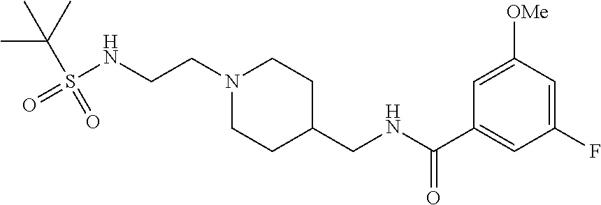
CC(C)(S(=O)(NCCN1CCC(CNC(C2=CC(F)=CC([OMe])=C2)=O)CC1)=O)C
